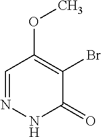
C1=NNC(=O)C(Br)=C1OC
